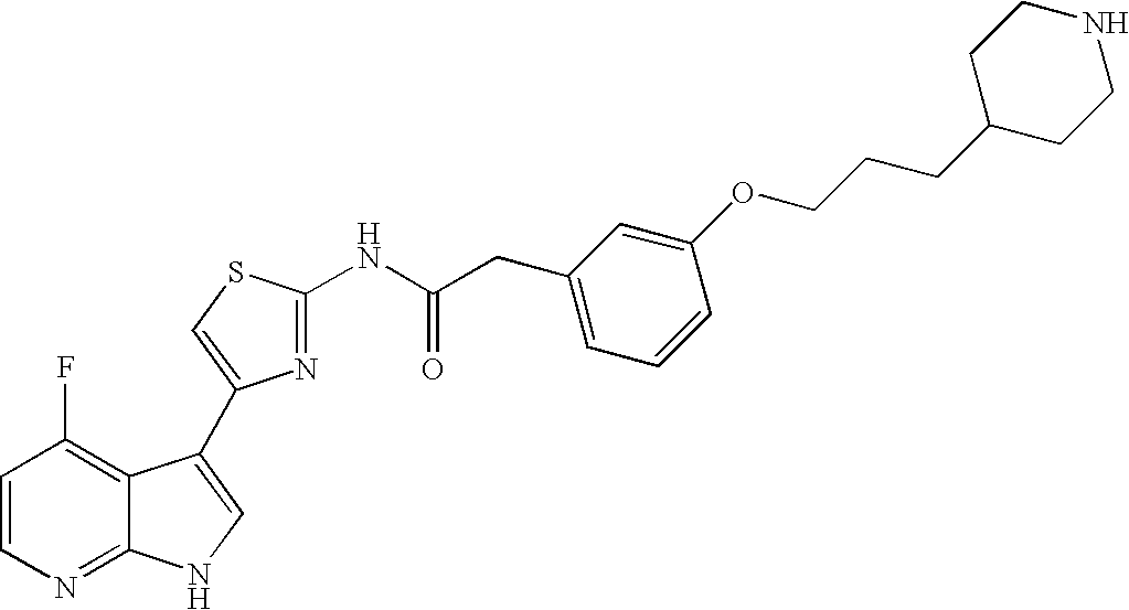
C1=CN=C2C(=C1F)C(C1=CSC(NC(CC3=CC=CC(OCCCC4CCNCC4)=C3)=O)=N1)=CN2
